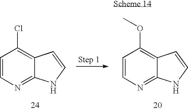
C1=CN=C2C(=C1Cl)C=CN2.C1=CN=C2C(=C1OC)C=CN2
